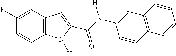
C1(F)=CC2=C(C=C1)N([H])C(C(=O)N(C1=CC3=C(C=C1)C=CC=C3)[H])=C2
